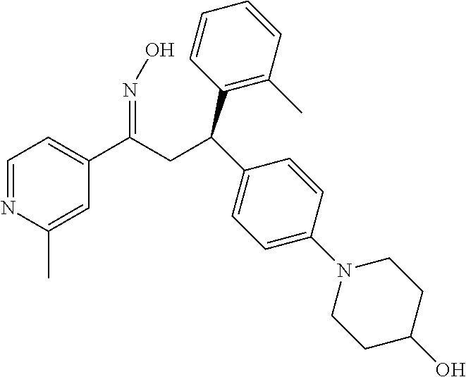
C1=NC(C)=CC(C(CC(C2=C(C)C=CC=C2)C2=CC=C(N3CCC(O)CC3)C=C2)=NO)=C1
